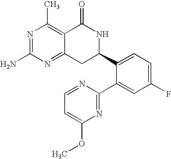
C12=NC(N)=NC(C)=C1C(=O)NC(C1=CC=C(F)C=C1C1=NC(OC)=CC=N1)C2
